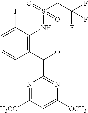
C1=C(I)C(NS(CC(F)(F)F)(=O)=O)=C(C(O)C2=NC([OCH3])=CC([H3CO])=N2)C=C1
